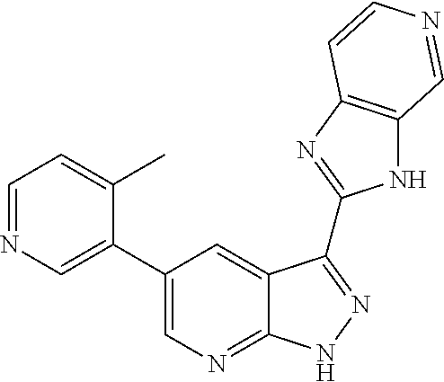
C1=NC=C(C2=CN=C3C(=C2)C(C2=NC4=C(N2)C=NC=C4)=NN3)C(C)=C1
